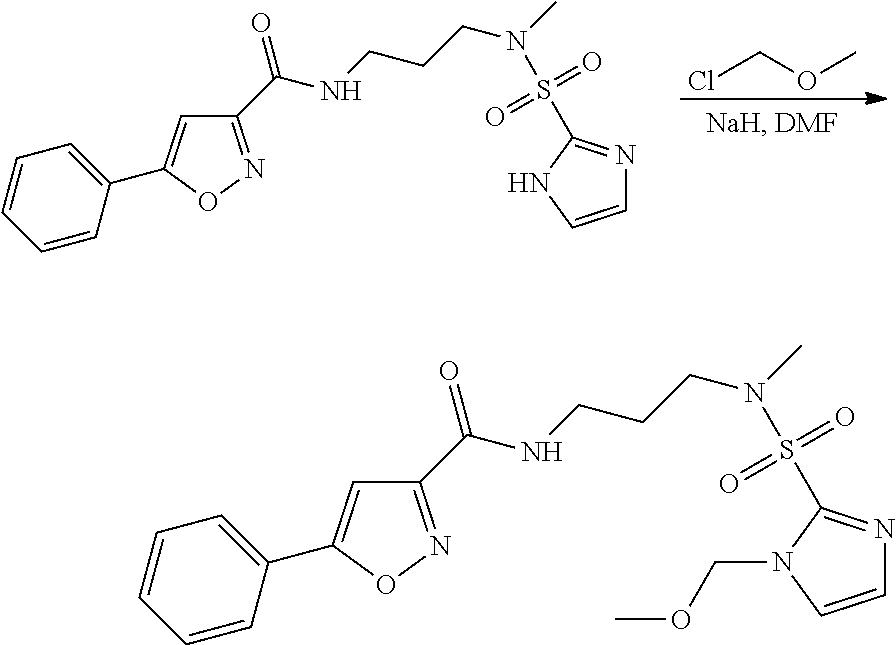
ClCOC.C1=CC(C2=CC(C(NCCCN(C)S(=O)(=O)C3=NC=CN3)=O)=NO2)=CC=C1.C1=CC(C2=CC(C(NCCCN(C)S(=O)(=O)C3=NC=CN3COC)=O)=NO2)=CC=C1
